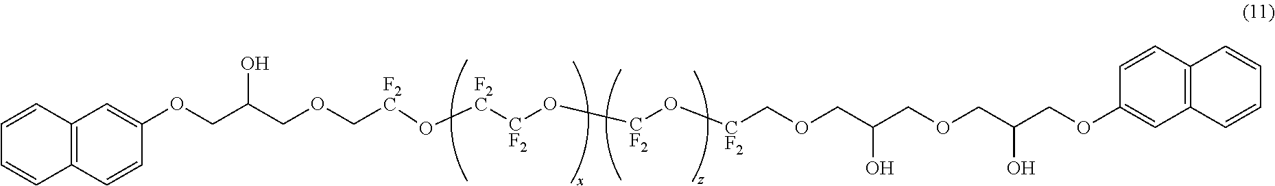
C1=CC(OCC(COC[F2C]O[F2C][CF2]O[CF2]O[CF2]COCC(COCC(COC2=CC3=C(C=C2)C=CC=C3)O)O)O)=CC2=C1C=CC=C2
